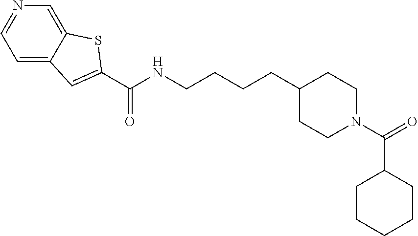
C1=C2C(=CN=C1)SC(C(NCCCCC1CCN(C(=O)C3CCCCC3)CC1)=O)=C2
